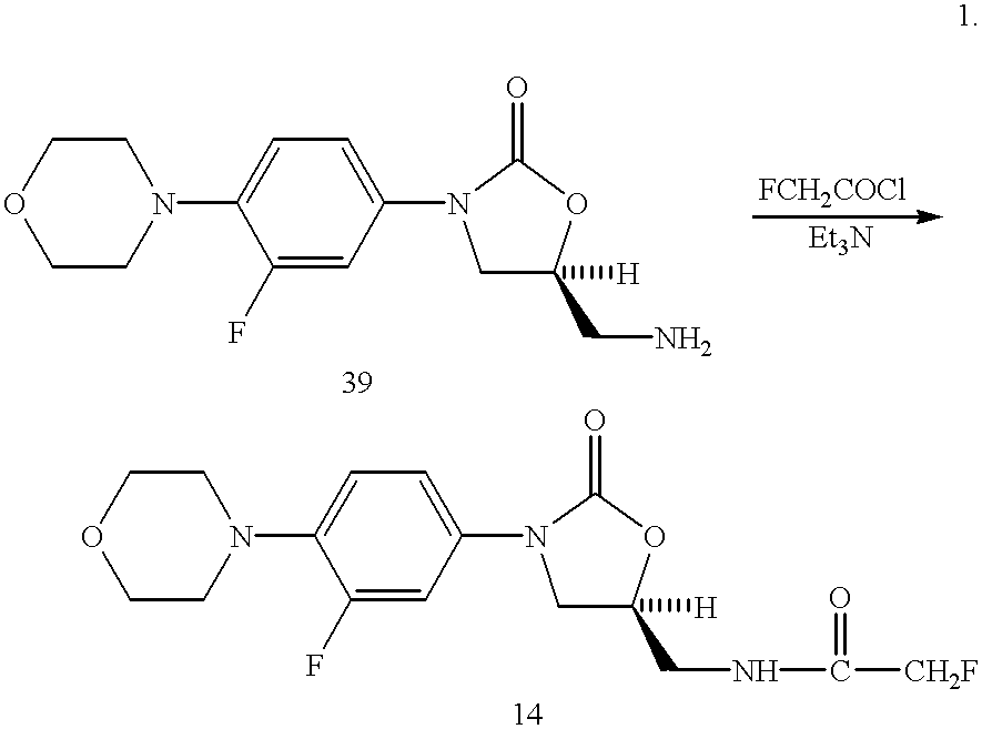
C1CN(C2=CC=C(N3CC([H])(CN)OC3=O)C=C2F)CCO1.C1CN(C2=CC=C(N3CC([H])(CNC(=O)[CH2F])OC3=O)C=C2F)CCO1
